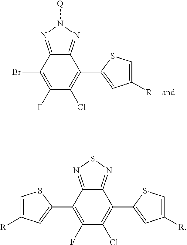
BrC1=C(F)C(Cl)=C(C2=CC([R])=CS2)C2=NN([Q])N=C12.C1=C([R])C=C(C2=C(F)C(Cl)=C(C3=CC([R])=CS3)C3=NSN=C23)S1
